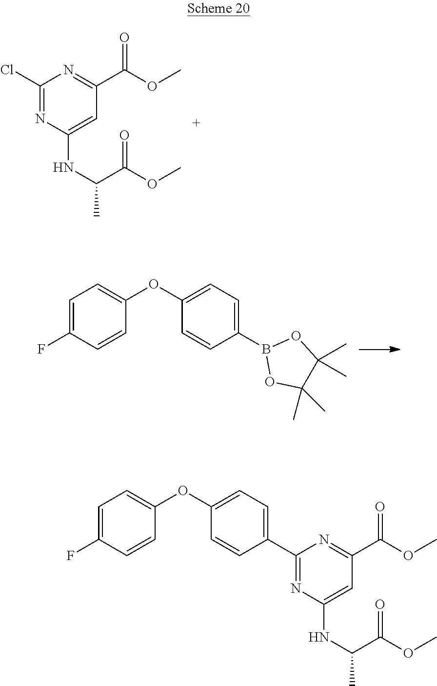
ClC1=NC(NC(C)C(OC)=O)=CC(C(OC)=O)=N1.C1(OC2=CC=C(B3OC(C)(C)C(C)(C)O3)C=C2)=CC=C(F)C=C1.C1(C2=CC=C(OC3=CC=C(F)C=C3)C=C2)=NC(NC(C)C(OC)=O)=CC(C(OC)=O)=N1
